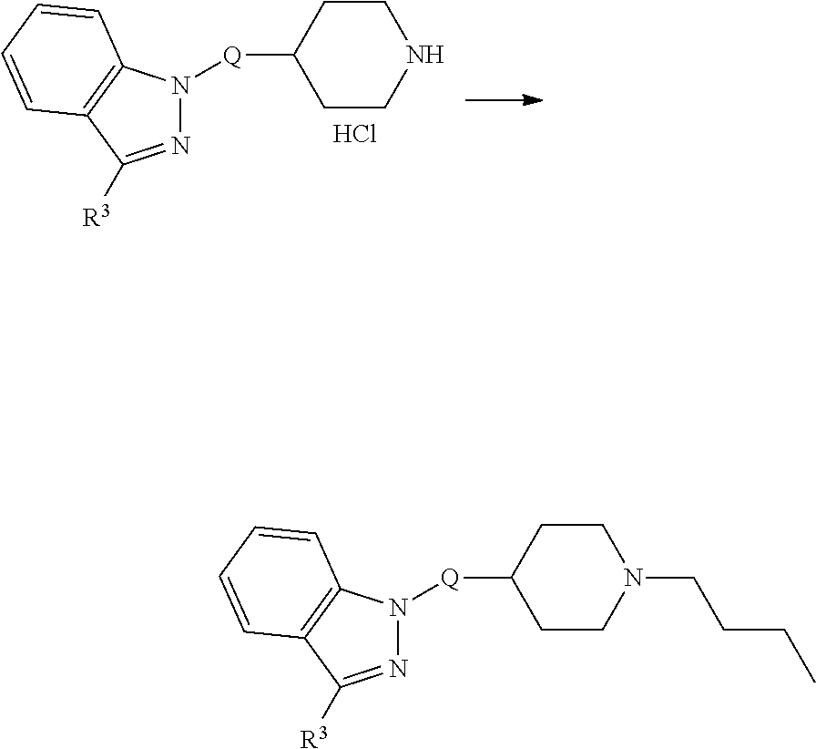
N1=C([R3])C2=C(N1[Q]C1CCN(CCCC)CC1)C=CC=C2.N1=C([R3])C2=C(N1[Q]C1CCNCC1)C=CC=C2.Cl
